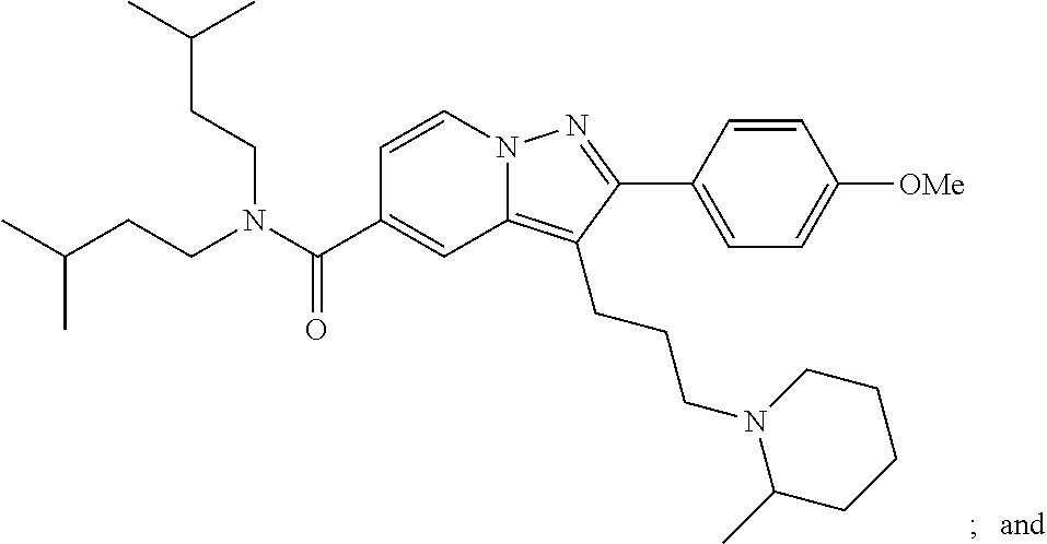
N12C(=C(CCCN3C(C)CCCC3)C(C3=CC=C([OMe])C=C3)=N1)C=C(C(N(CCC(C)C)CCC(C)C)=O)C=C2
